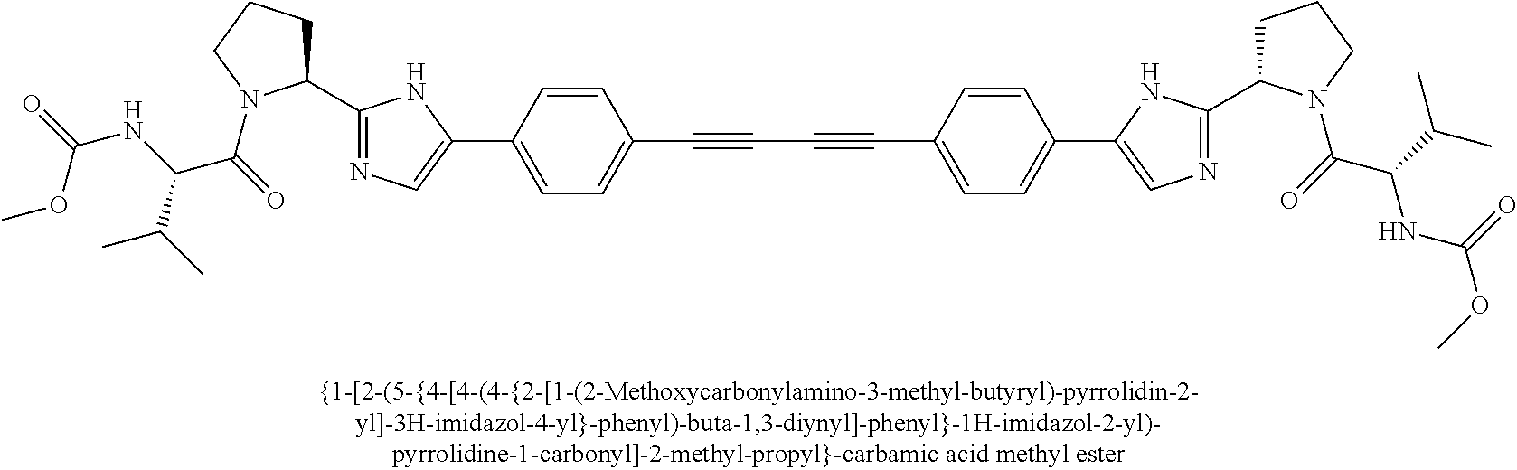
C(C1=CC=C(C2=CN=C(C3CCCN3C(=O)C(C(C)C)NC(OC)=O)N2)C=C1)#CC#CC1=CC=C(C2=CN=C(C3CCCN3C(=O)C(NC(=O)OC)C(C)C)N2)C=C1
